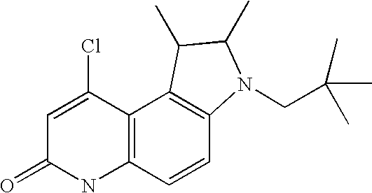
C12=C(C=CC3=C1C(C)C(C)N3CC(C)(C)C)NC(=O)C=C2Cl
